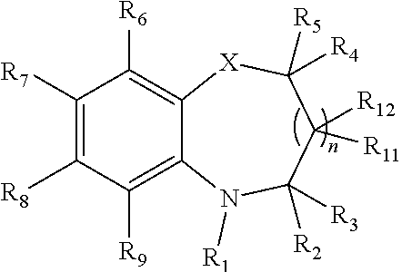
C1([R7])=C([R8])C([R9])=C2C(=C1[R6])[X]C([R5])([R4])C([R12])([R11])C([R3])([R2])N2[R1]
